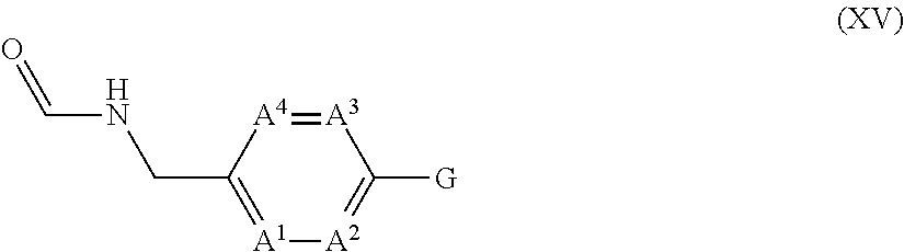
[A3]1=[A4]C(CNC=O)=[A1][A2]=C1[G]
